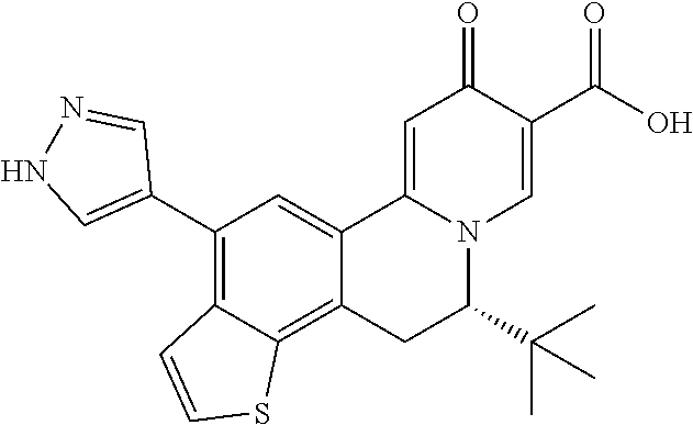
C12=CC(C3=CNN=C3)=C3C(=C1CC(C(C)(C)C)N1C2=CC(=O)C(C(O)=O)=C1)SC=C3
